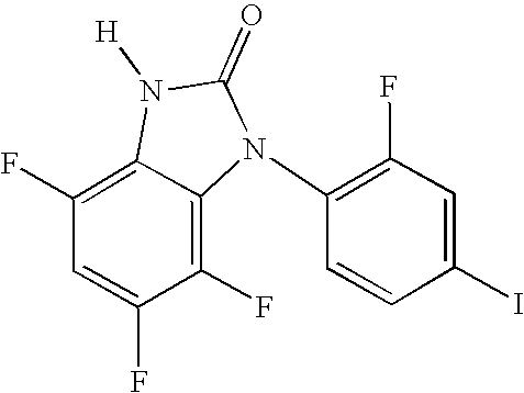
C1(F)=C2C(=C(F)C=C1F)N([H])C(=O)N2C1=C(F)C=C(I)C=C1
